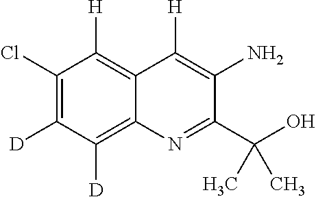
C12=C([H])C(Cl)=C([D])C([D])=C1N=C(C(O)(C)C)C(N)=C2[H]
